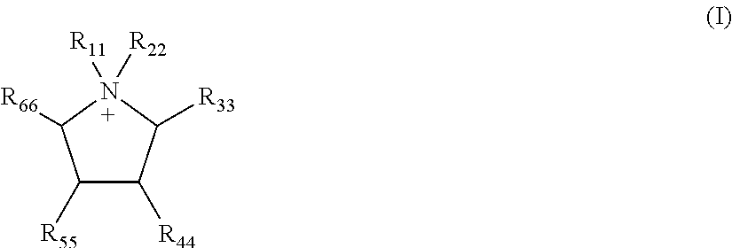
C1([R55])C([R44])C([R33])N([R11])([R22])C1[R66]
